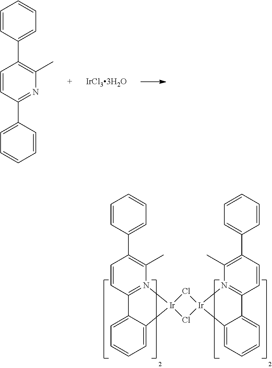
C1=CC(C2=C(C)N=C(C3=CC=CC=C3)C=C2)=CC=C1.C1=CC(C2=C(C)N3=C(C=C2)C2=CC=CC=C2[Ir]32Cl[Ir]3(Cl2)N2=C(C=CC(C4=CC=CC=C4)=C2C)C2=CC=CC=C23)=CC=C1
